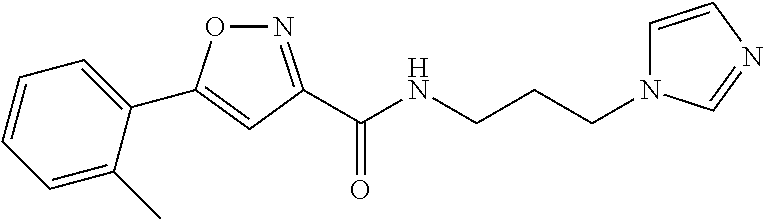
C1(C2=CC(C(NCCCN3C=CN=C3)=O)=NO2)=CC=CC=C1C
